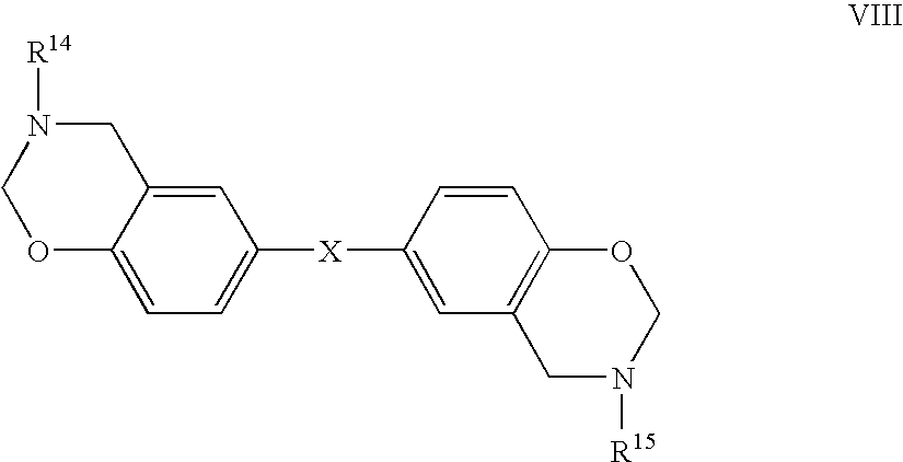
C12=CC=C([X]C3=CC4=C(C=C3)OCN([R15])C4)C=C1CN([R14])CO2
